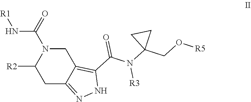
C1C2=NNC(C(N(C3(CO[R5])CC3)[R3])=O)=C2CN(C(=O)N[R1])C1[R2]
